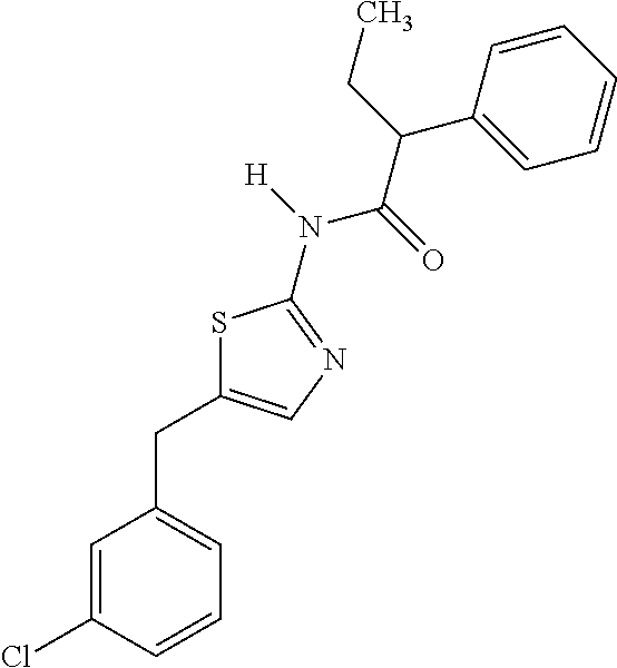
S1C(CC2=CC=CC(Cl)=C2)=CN=C1N([H])C(=O)C(CC)C1=CC=CC=C1
